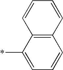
C12=C(C=CC=C1)C=CC=C2*
